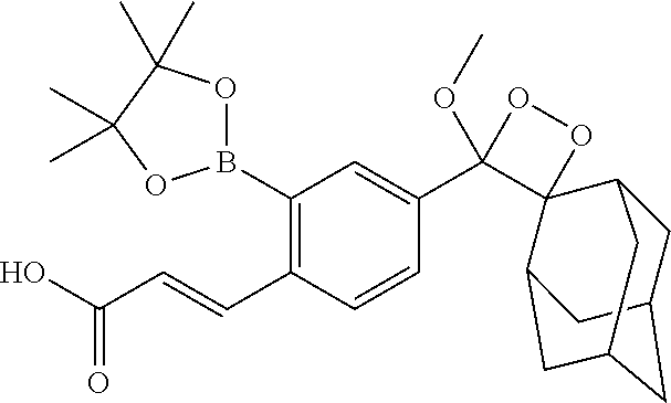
C1(C=CC(O)=O)=C(B2OC(C)(C)C(C)(C)O2)C=C(C2(OC)OOC23C2CC4CC(CC3C4)C2)C=C1
